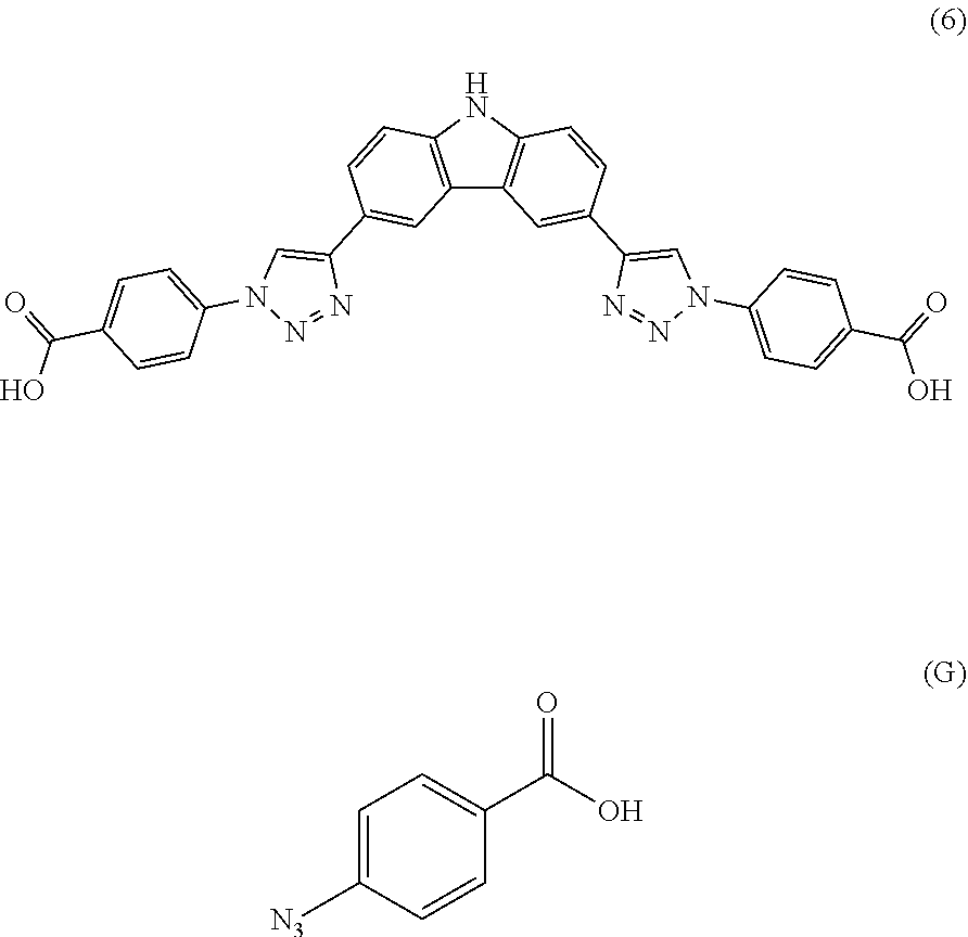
C12=C(NC3=C1C=C(C1=CN(C4=CC=C(C(=O)O)C=C4)N=N1)C=C3)C=CC(C1=CN(C3=CC=C(C(=O)O)C=C3)N=N1)=C2.C1=CC([N3])=CC=C1C(O)=O
